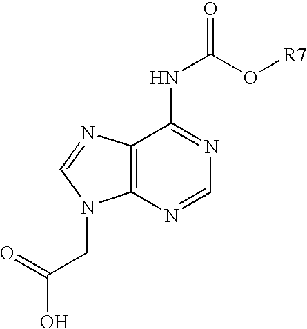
C12=C(N=CN=C1NC(O[R7])=O)N(CC(=O)O)C=N2
